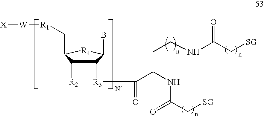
C1([R3]C(=O)C(NC(C[SG])=O)CCNC(C[SG])=O)C([R2])C(C[R1][W][X])[R4]C1B
